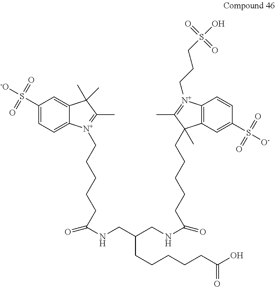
C1(S([-O])(=O)=O)=CC=C2C(=C1)C(C)(C)C(C)=[N+]2CCCCCC(NCC(CNC(CCCCCC1(C)C2=C(C=CC(S([O-])(=O)=O)=C2)[N+](CCCS(O)(=O)=O)=C1C)=O)CCCCCC(O)=O)=O
